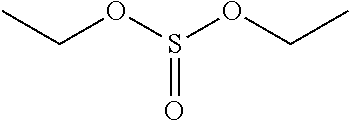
C(OS(OCC)=O)C
